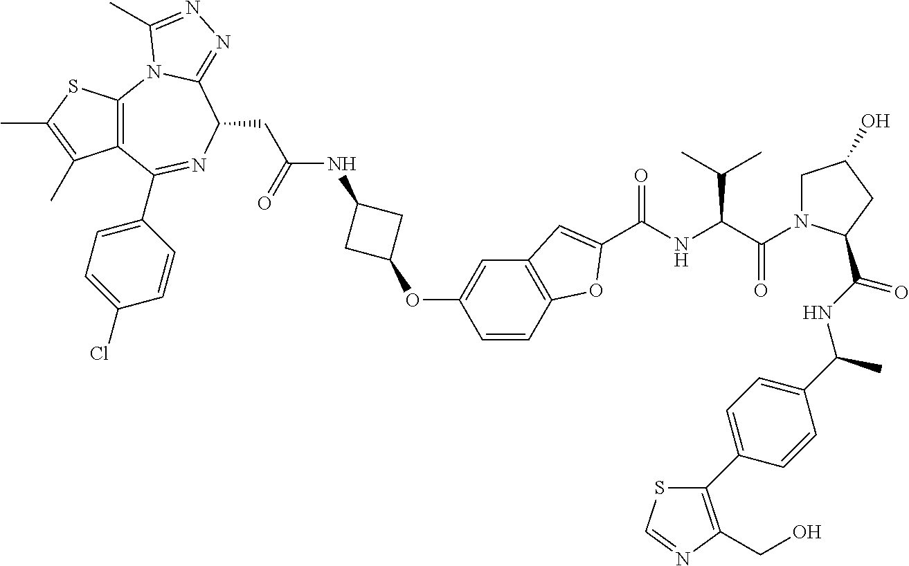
S1C(C)=C(C)C2=C1N1C(=NN=C1C)C(CC(NC1CC(OC3=CC4=C(C=C3)OC(C(NC(C(=O)N3CC(O)CC3C(NC(C3=CC=C(C5=C(CO)N=CS5)C=C3)C)=O)C(C)C)=O)=C4)C1)=O)N=C2C1=CC=C(Cl)C=C1
